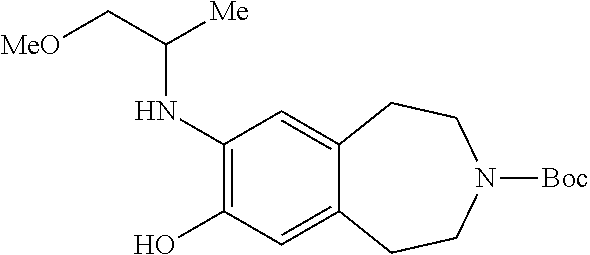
OC1=C(NC(C[MeO])[Me])C=C2C(=C1)CCN([Boc])CC2
